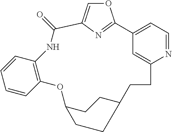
O1C=C2N=C1C1=CC=NC(=C1)CCC1CCC(OC3=C(C=CC=C3)NC2=O)CC1
